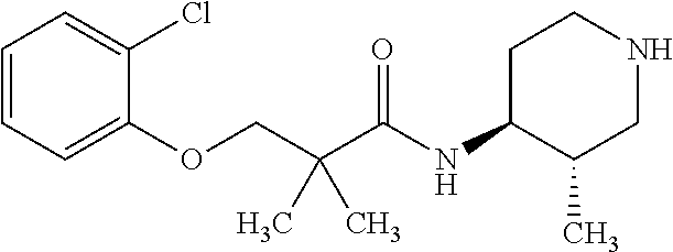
C1=CC=C(Cl)C(OCC(C)(C)C(=O)NC2C(C)CNCC2)=C1
